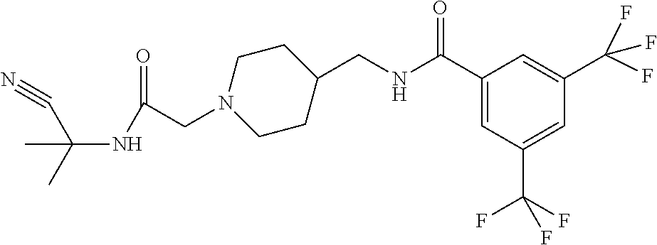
C1(C(NCC2CCN(CC(NC(C)(C#N)C)=O)CC2)=O)=CC(C(F)(F)F)=CC(C(F)(F)F)=C1
